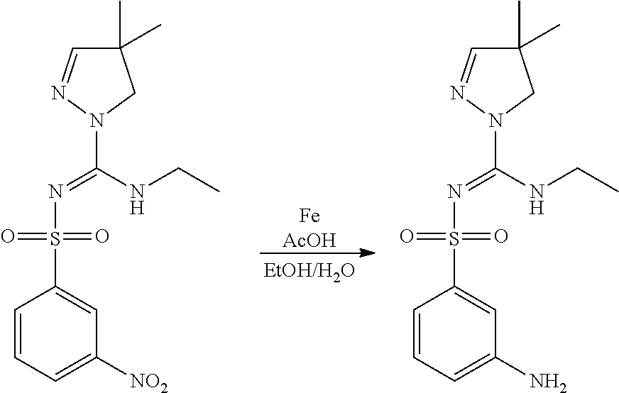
C1(C)(C)C=NN(C(=NS(=O)(=O)C2=CC(N)=CC=C2)NCC)C1.C1(C)(C)C=NN(C(=NS(=O)(=O)C2=CC([NO2])=CC=C2)NCC)C1.[FeAcOH]
